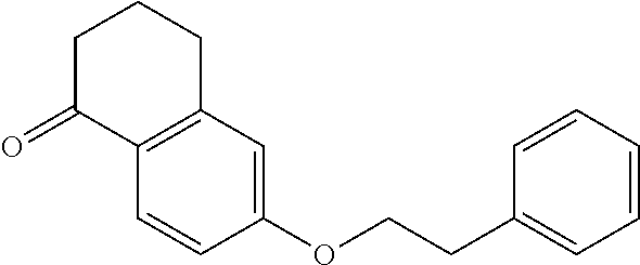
O=C1C2=C(CCC1)C=C(OCCC1=CC=CC=C1)C=C2
